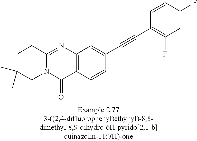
C1C(C)(C)CN2C(=NC3=C(C2=O)C=CC(C#CC2=C(F)C=C(F)C=C2)=C3)C1
